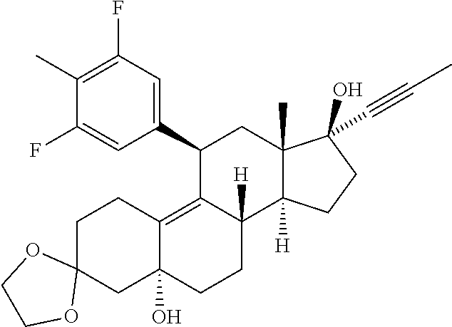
C1(C2=CC(F)=C(C)C(F)=C2)C2=C3C(O)(CCC2([H])C2([H])C(C)(C1)C(O)(C#CC)CC2)CC1(CC3)OCCO1
